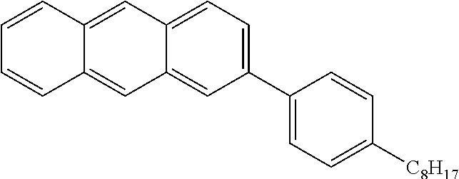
C12=CC=C(C3=CC=C([C8H17])C=C3)C=C1C=C1C(=C2)C=CC=C1
